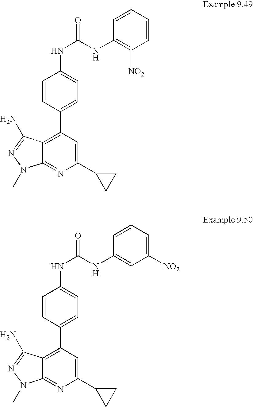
C12=C(C3=CC=C(NC(=O)NC4=C([NO2])C=CC=C4)C=C3)C=C(C3CC3)N=C1N(C)N=C2N.C12=C(C3=CC=C(NC(=O)NC4=CC([NO2])=CC=C4)C=C3)C=C(C3CC3)N=C1N(C)N=C2N
